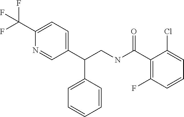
C1(C(NCC(C2=CC=C(C(F)(F)F)N=C2)C2=CC=CC=C2)=O)=C(F)C=CC=C1Cl
